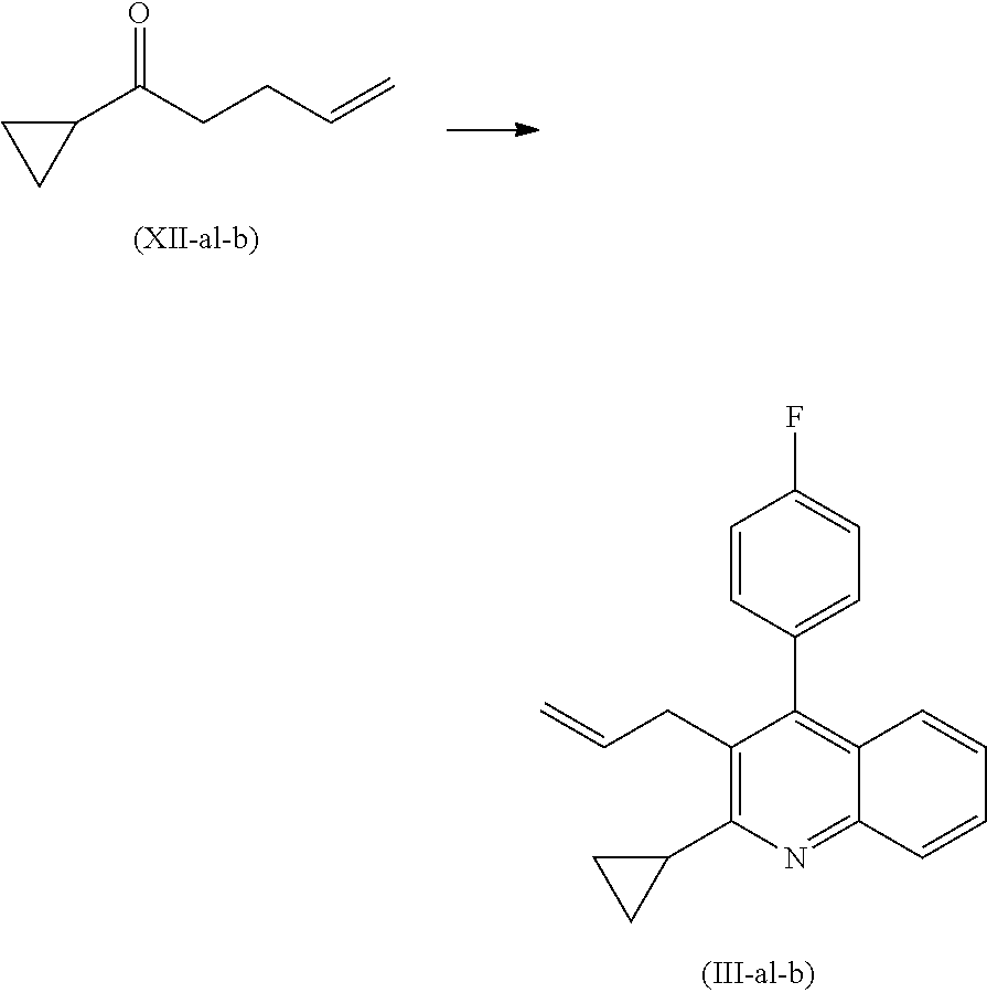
C1=CC(C2=C3C(=NC(C4CC4)=C2CC=C)C=CC=C3)=CC=C1F.O=C(C1CC1)CCC=C
